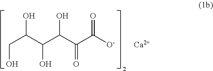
OCC(O)C(O)C(O)C(=O)C(=O)[O-].[Ca]
